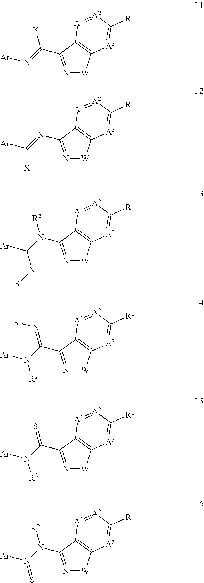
N1=C(C(=N[Ar])[X])C2=C([W]1)[A3]=C([R1])[A2]=[A1]2.N1=C(N=C([Ar])[X])C2=C([W]1)[A3]=C([R1])[A2]=[A1]2.N1=C(N(C([Ar])N[R])[R2])C2=C([W]1)[A3]=C([R1])[A2]=[A1]2.N1=C(C(N([Ar])[R2])=N[R])C2=C([W]1)[A3]=C([R1])[A2]=[A1]2.N1=C(C(N([Ar])[R2])=S)C2=C([W]1)[A3]=C([R1])[A2]=[A1]2.N1=C(N(N([Ar])=S)[R2])C2=C([W]1)[A3]=C([R1])[A2]=[A1]2
